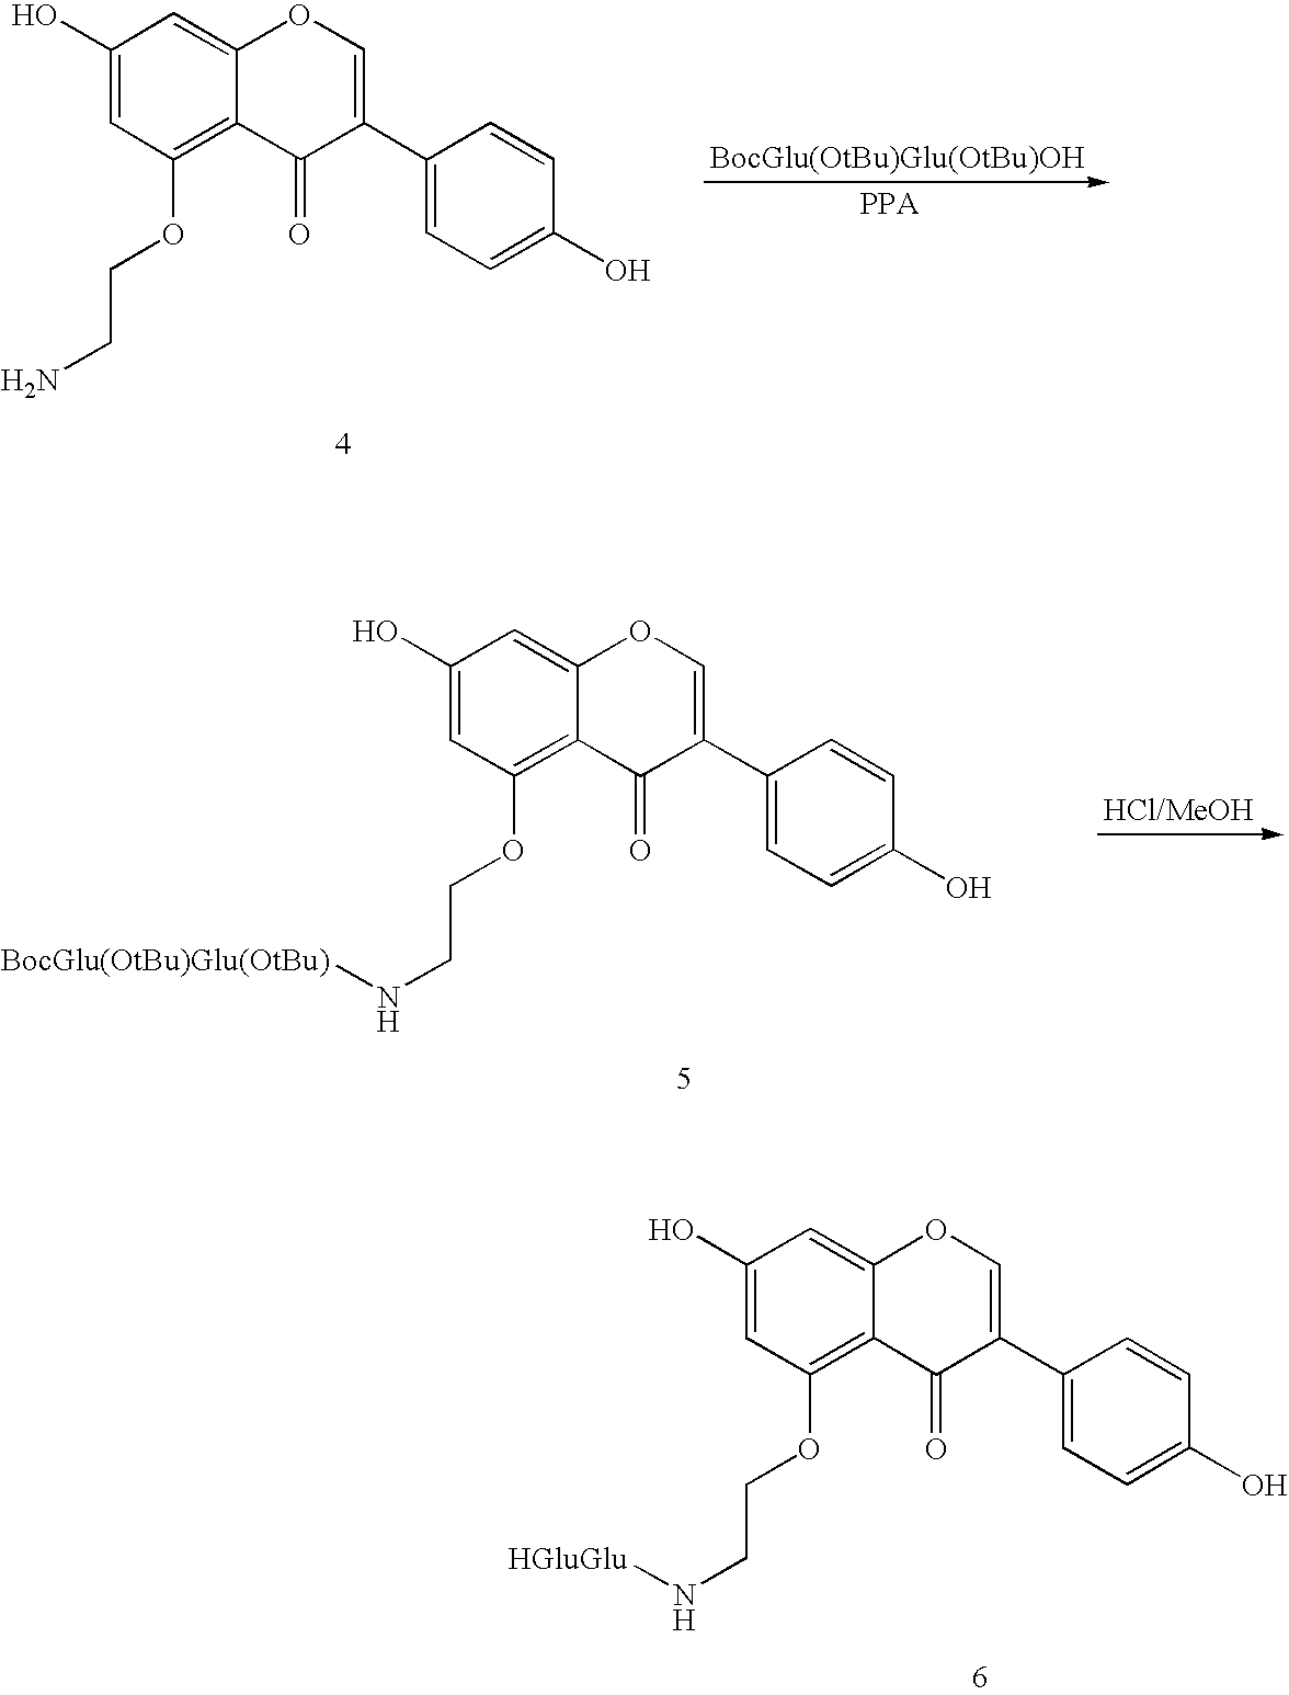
C1(O)=CC(OCCN)=C2C(=C1)OC=C(C1=CC=C(O)C=C1)C2=O.C1(O)=CC(OCCN[BocGlu(OtBu)Glu(OtBu)])=C2C(=C1)OC=C(C1=CC=C(O)C=C1)C2=O.C1(O)=CC(OCCN[HGluGlu])=C2C(=C1)OC=C(C1=CC=C(O)C=C1)C2=O
